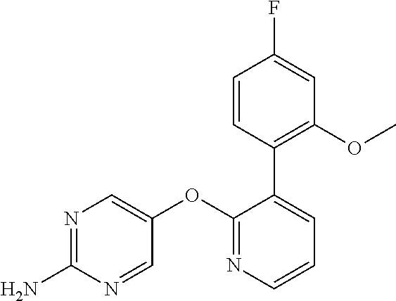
N1=C(N)N=CC(OC2=NC=CC=C2C2=C(OC)C=C(F)C=C2)=C1
